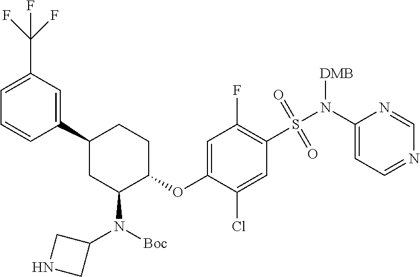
N1=CC=C(N(S(=O)(=O)C2=C(F)C=C(OC3CCC(C4=CC(C(F)(F)F)=CC=C4)CC3N(C3CNC3)[Boc])C(Cl)=C2)[DMB])N=C1
